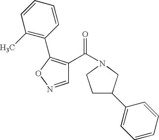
C1=NOC(C2=C(C)C=CC=C2)=C1C(N1CC(C2=CC=CC=C2)CC1)=O
